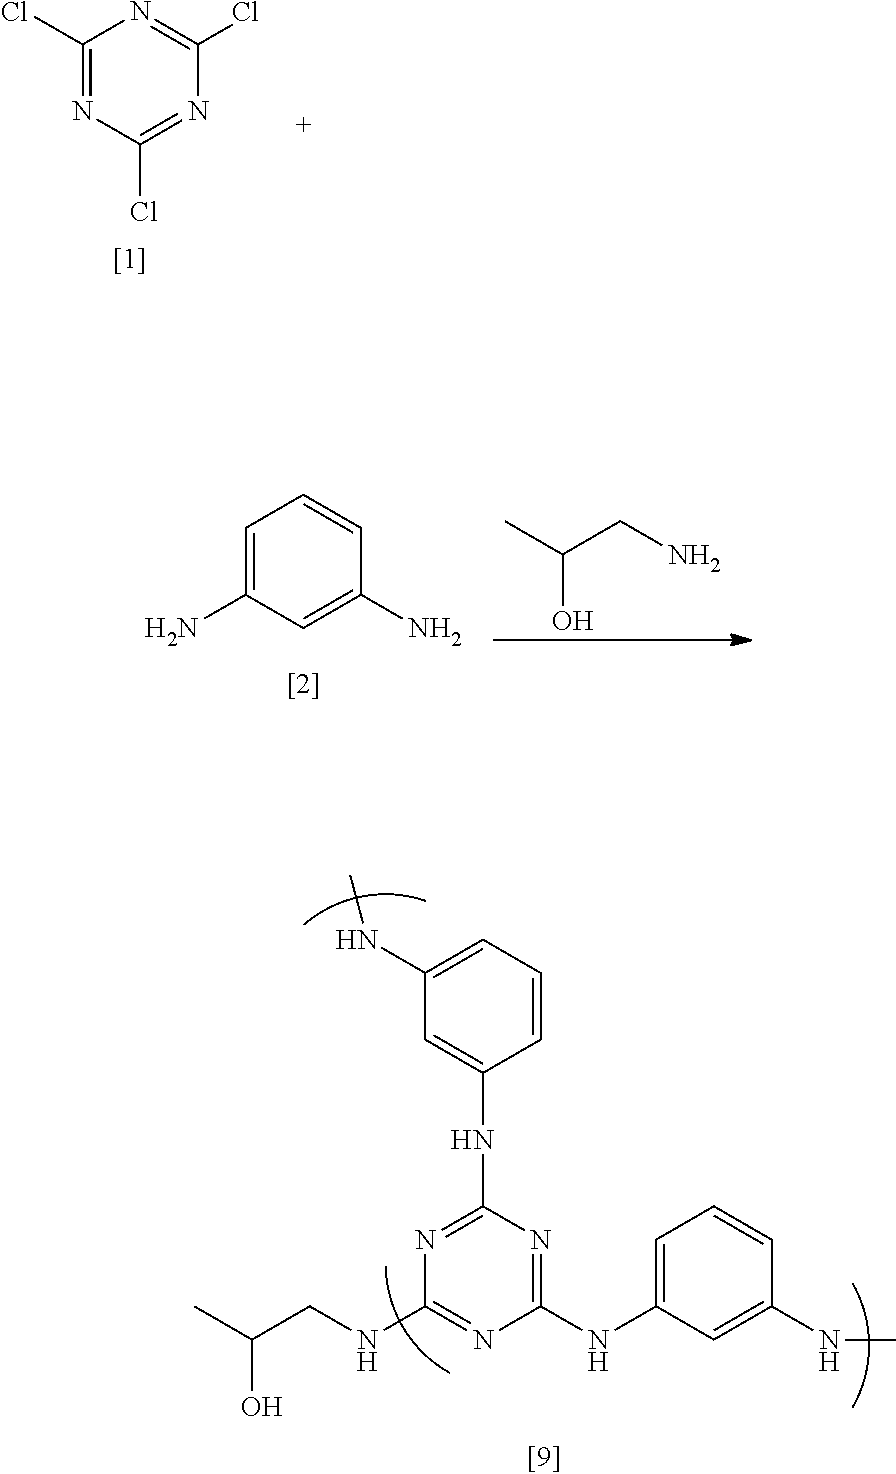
C1(Cl)=NC(Cl)=NC(Cl)=N1.C(O)(C)CN.C1=C(N)C=C(N)C=C1.C1(NCC(C)O)=NC(NC2=CC=CC(NC)=C2)=NC(NC2=CC(NC)=CC=C2)=N1
